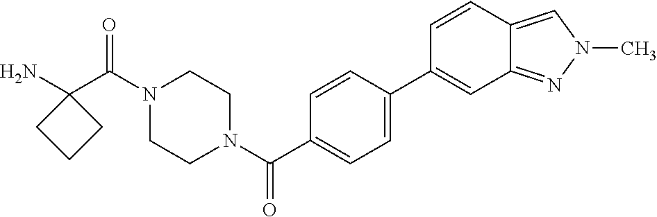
NC1(C(N2CCN(C(=O)C3=CC=C(C4=CC5=NN(C)C=C5C=C4)C=C3)CC2)=O)CCC1
